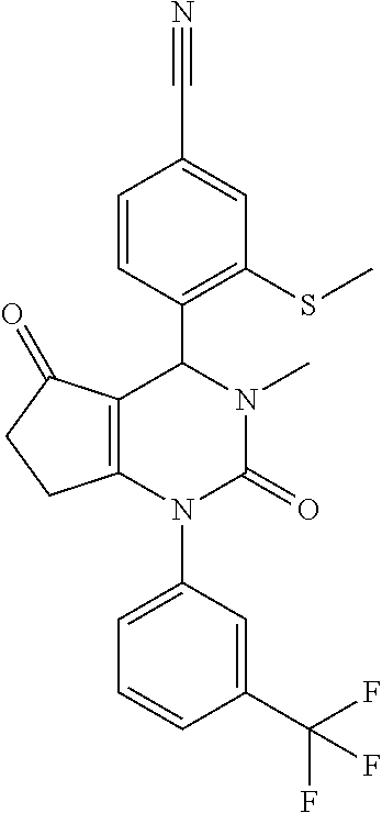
C1=CC(C2C3=C(N(C4=CC=CC(C(F)(F)F)=C4)C(=O)N2C)CCC3=O)=C(SC)C=C1C#N
